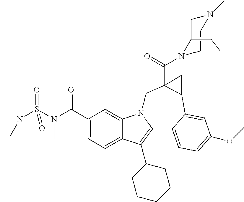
N(S(N(C(C1=CC=C2C(=C1)N1C(=C2C2CCCCC2)C2=CC=C(OC)C=C2C2C(C(=O)N3C4CN(C)CC3CC4)(C1)C2)=O)C)(=O)=O)(C)C
